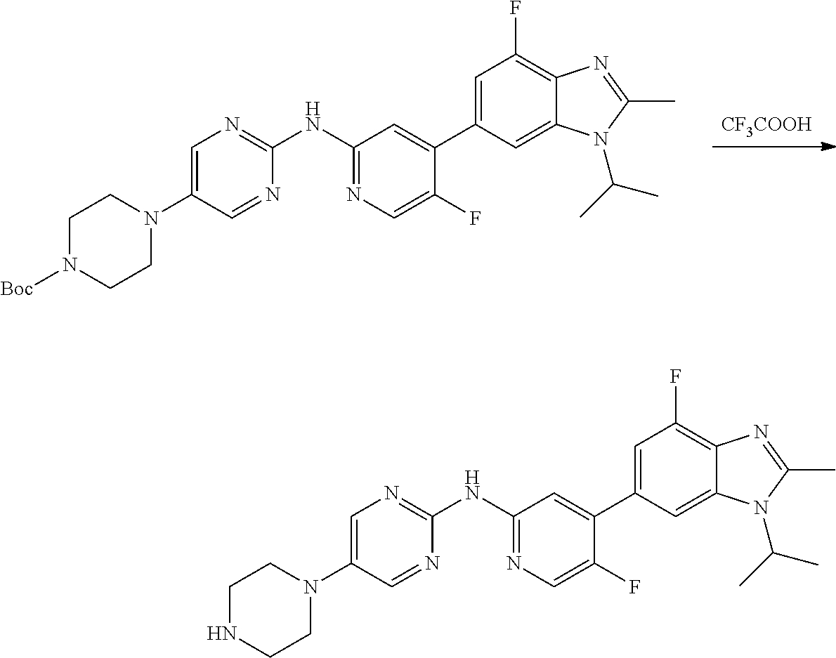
[CF3COOH].C1(NC2=NC=C(N3CCN([Boc])CC3)C=N2)=NC=C(F)C(C2=CC(F)=C3C(=C2)N(C(C)C)C(C)=N3)=C1.C1(NC2=NC=C(N3CCNCC3)C=N2)=NC=C(F)C(C2=CC(F)=C3C(=C2)N(C(C)C)C(C)=N3)=C1
